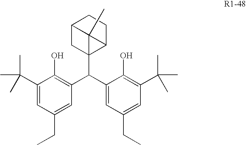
C12(C(C3=CC(CC)=CC(C(C)(C)C)=C3O)C3=C(O)C(C(C)(C)C)=CC(CC)=C3)C3CCC(C1)C23C
